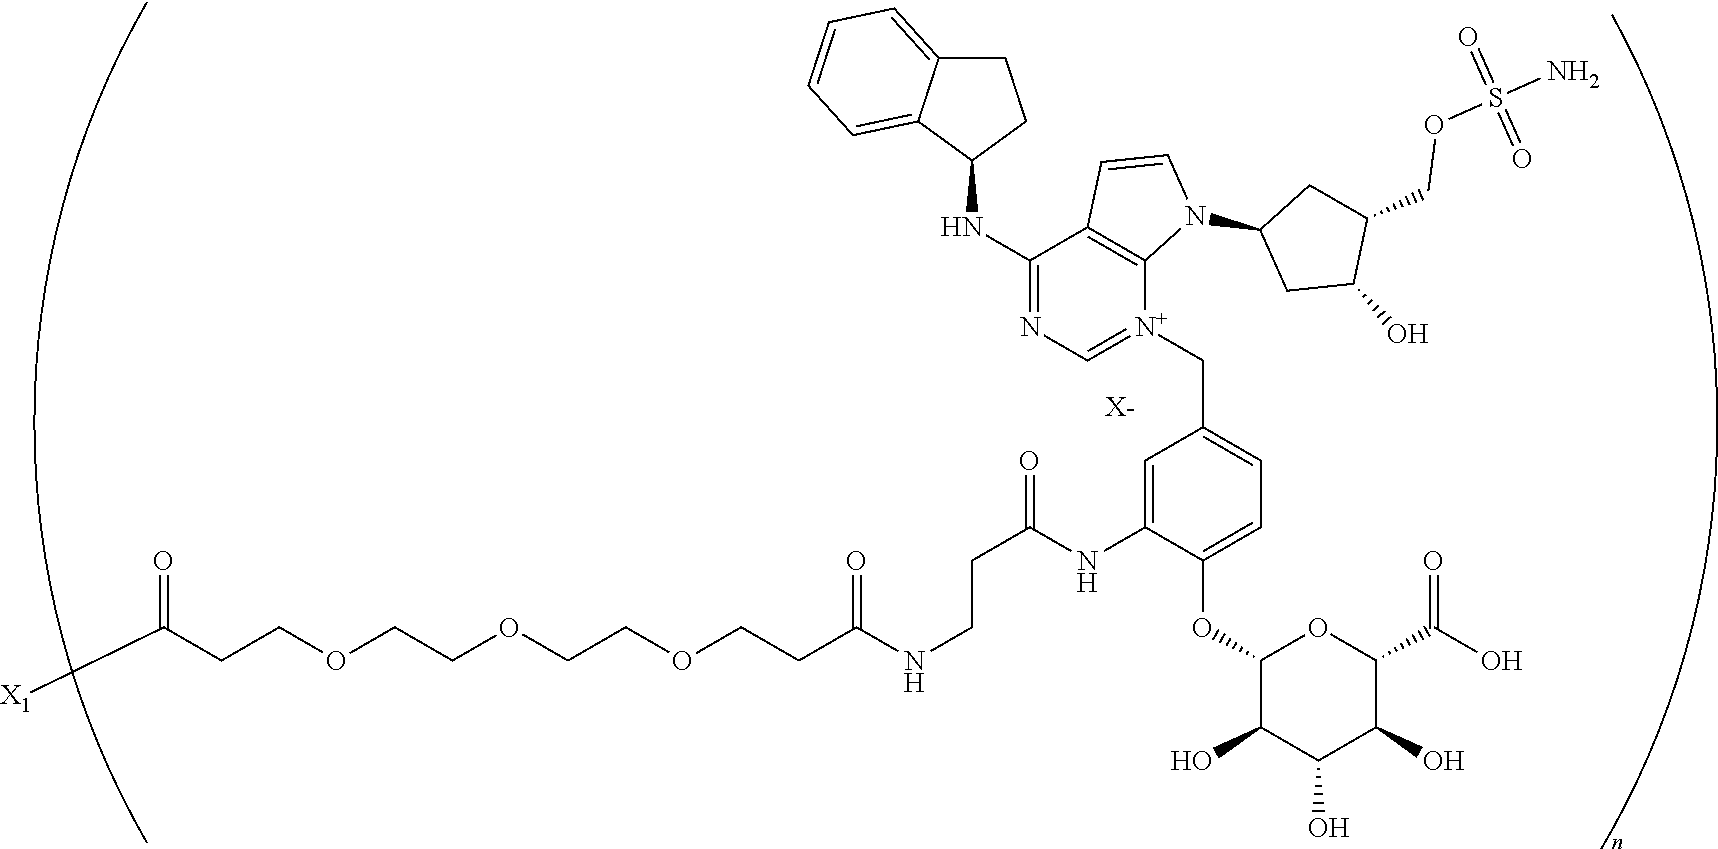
C(COCCOCCOCCC(NCCC(=O)NC1=CC(C[N+]2=CN=C(NC3CCC4=CC=CC=C34)C3=C2N(C2CC(O)C(COS(N)(=O)=O)C2)C=C3)=CC=C1OC1C(O)C(O)C(O)C(C(O)=O)O1)=O)C([X1])=O.[X-]
